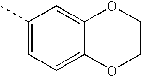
C1(C)=CC=C2C(=C1)OCCO2
